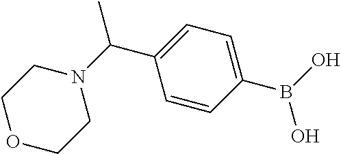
C1=C(B(O)O)C=CC(C(N2CCOCC2)C)=C1
